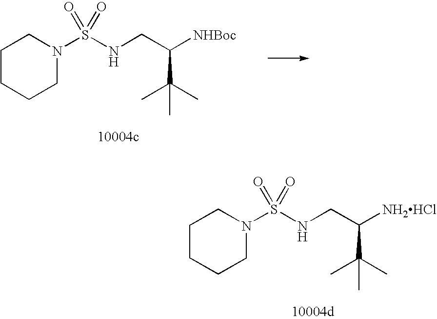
C1CCCN(S(NCC([NHBoc])C(C)(C)C)(=O)=O)C1.C1CCCN(S(NCC([NH2HCl])C(C)(C)C)(=O)=O)C1
